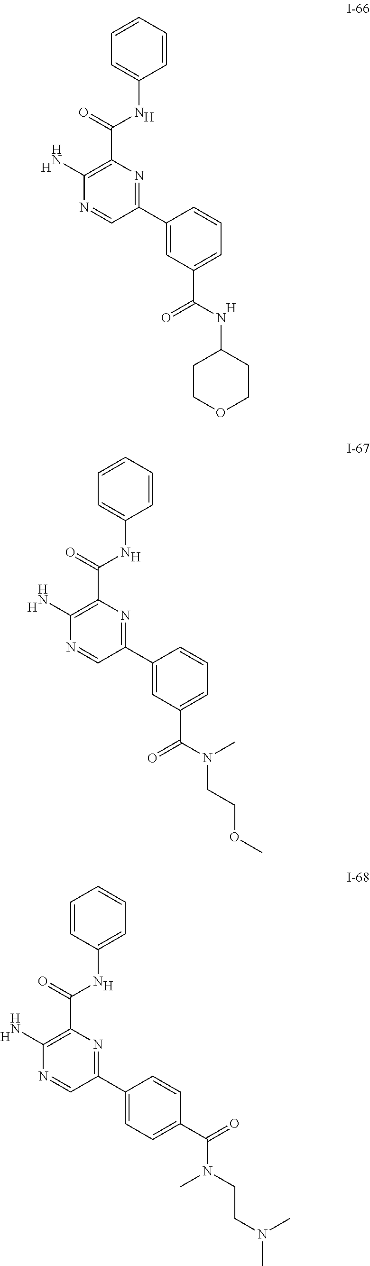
[H].[H].C1=CC=CC(NC(C2=C(N)N=CC(C3=CC(C(NC4CCOCC4)=O)=CC=C3)=N2)=O)=C1.[H].[H].[H].C1=CC=CC(NC(C2=C(N)N=CC(C3=CC(C(N(CCOC)C)=O)=CC=C3)=N2)=O)=C1.[H].[H].C1=CC(NC(C2=C(N)N=CC(C3=CC=C(C(=O)N(C)CCN(C)C)C=C3)=N2)=O)=CC=C1
